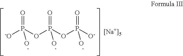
[-O]P(OP(O)(=O)OP([O-])(O)=O)(O)=O.[[Na+]5]
